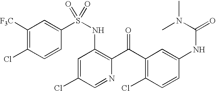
C1([F3C])=C(Cl)C=CC(S(NC2=C(C(C3=C(Cl)C=CC(NC(N(C)C)=O)=C3)=O)N=CC(Cl)=C2)(=O)=O)=C1
